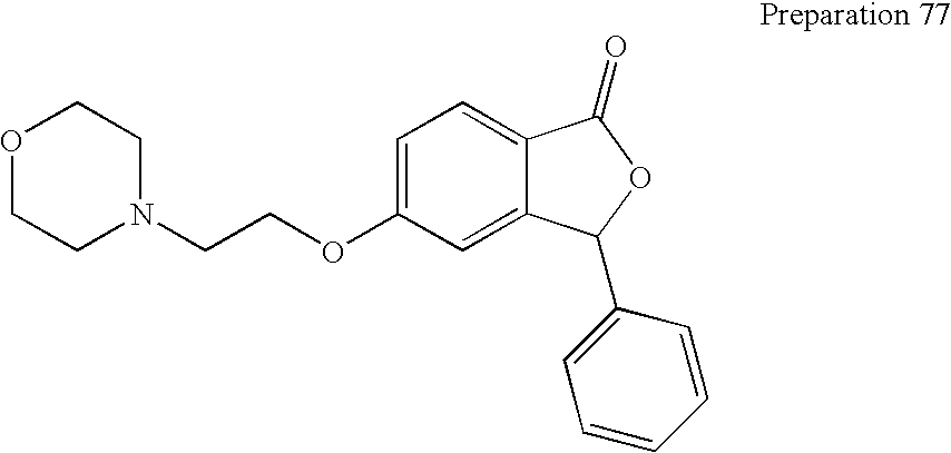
O1CCN(CCOC2=CC=C3C(=C2)C(C2=CC=CC=C2)OC3=O)CC1
